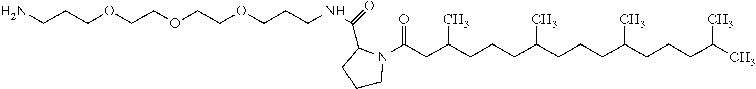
NCCCOCCOCCOCCCNC(=O)C1CCCN1C(CC(CCCC(CCCC(CCCC(C)C)C)C)C)=O
